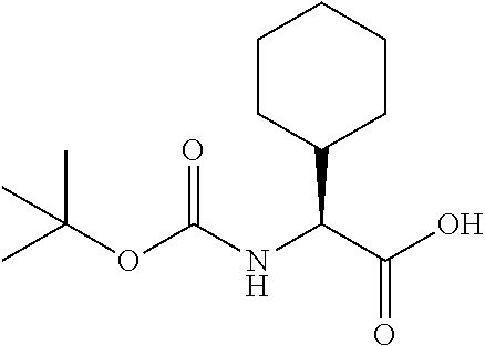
CC(OC(NC(C(O)=O)C1CCCCC1)=O)(C)C
